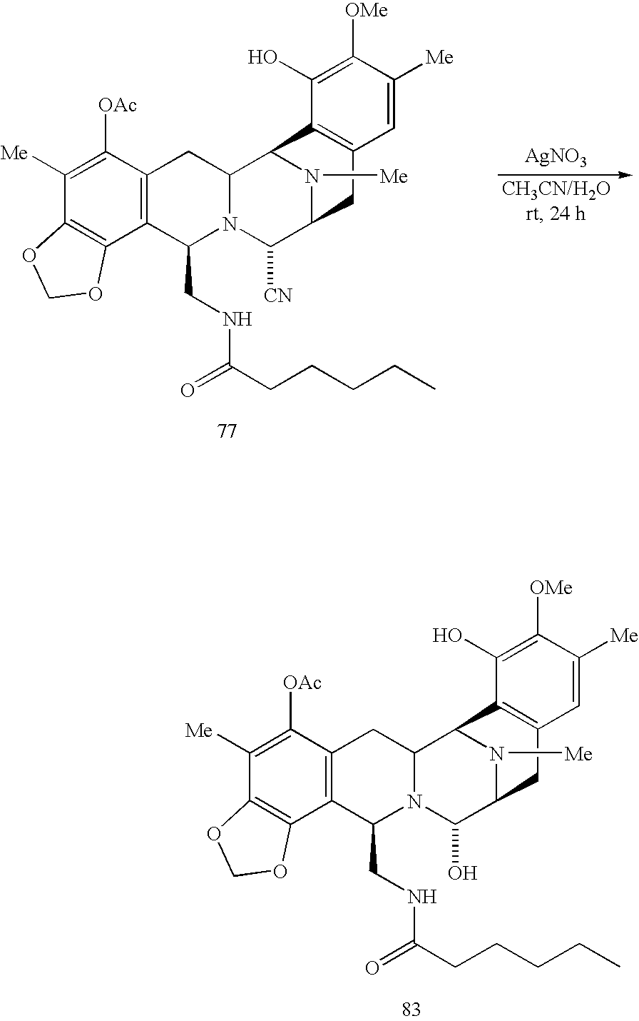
C1([Me])=C([OAc])C2=C(C3=C1OCO3)C(CNC(CCCCC)=O)N1C(C2)C2N([Me])C(C1[CN])CC1=C2C(O)=C([OMe])C([Me])=C1.[AgNO3].C1([Me])=C([OAc])C2=C(C3=C1OCO3)C(CNC(CCCCC)=O)N1C(C2)C2N([Me])C(C1O)CC1=C2C(O)=C([OMe])C([Me])=C1
